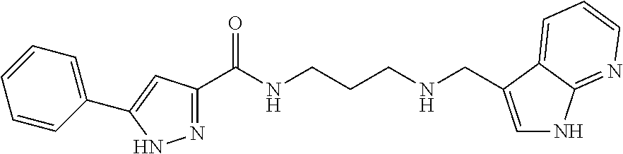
N1=C(C(NCCCNCC2=CNC3=NC=CC=C32)=O)C=C(C2=CC=CC=C2)N1
